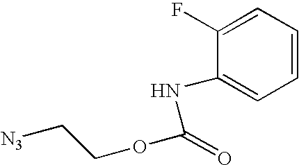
C1=CC=C(F)C(NC(OCC[N3])=O)=C1
